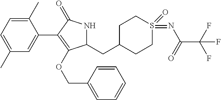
C1(C2=C(OCC3=CC=CC=C3)C(CC3CCS(=O)(=NC(C(F)(F)F)=O)CC3)NC2=O)=CC(C)=CC=C1C
